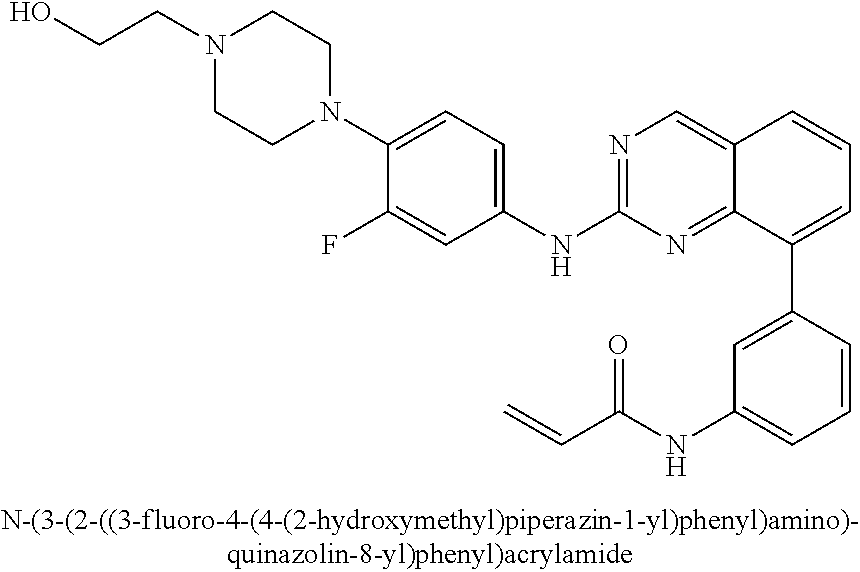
C12=CN=C(NC3=CC=C(N4CCN(CCO)CC4)C(F)=C3)N=C1C(C1=CC(NC(C=C)=O)=CC=C1)=CC=C2
